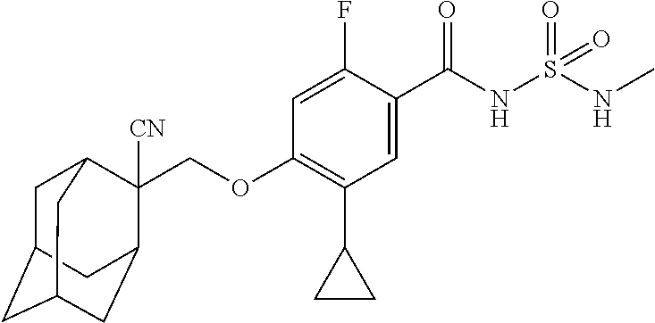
C1=C(F)C(C(NS(NC)(=O)=O)=O)=CC(C2CC2)=C1OCC1([CN])C2CC3CC(CC1C3)C2
